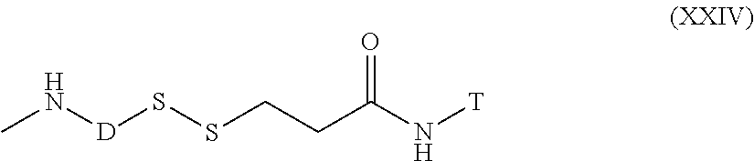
CN[D]SSCCC(N[T])=O
